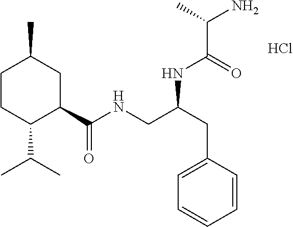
C1CC(C(C)C)C(C(NCC(CC2=CC=CC=C2)NC(C(N)C)=O)=O)CC1C.Cl
